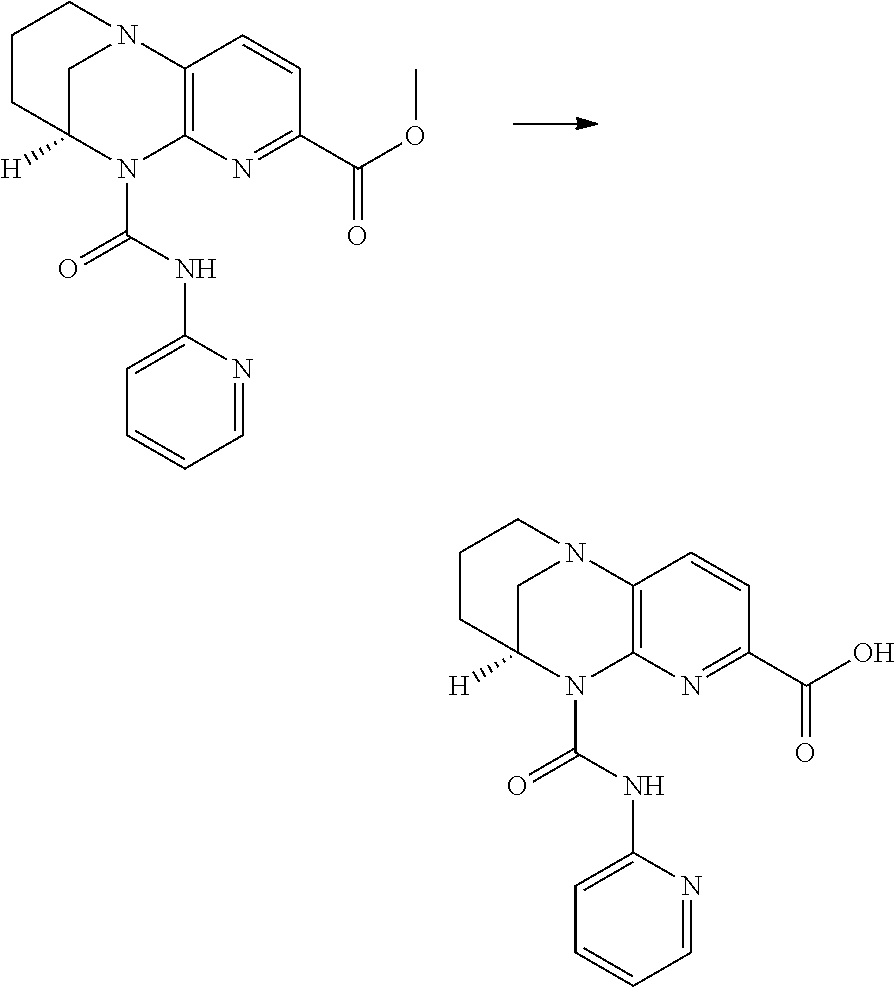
C12=C(N=C(C(O)=O)C=C1)N(C(NC1=CC=CC=N1)=O)C1([H])CN2CCC1.C12=C(N=C(C(OC)=O)C=C1)N(C(NC1=CC=CC=N1)=O)C1([H])CN2CCC1
